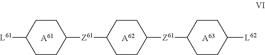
[L61]C1CCC([Z61]C2CCC([Z61]C3CCC([L62])CC3)CC2)CC1.[A61].[A62].[A63]
